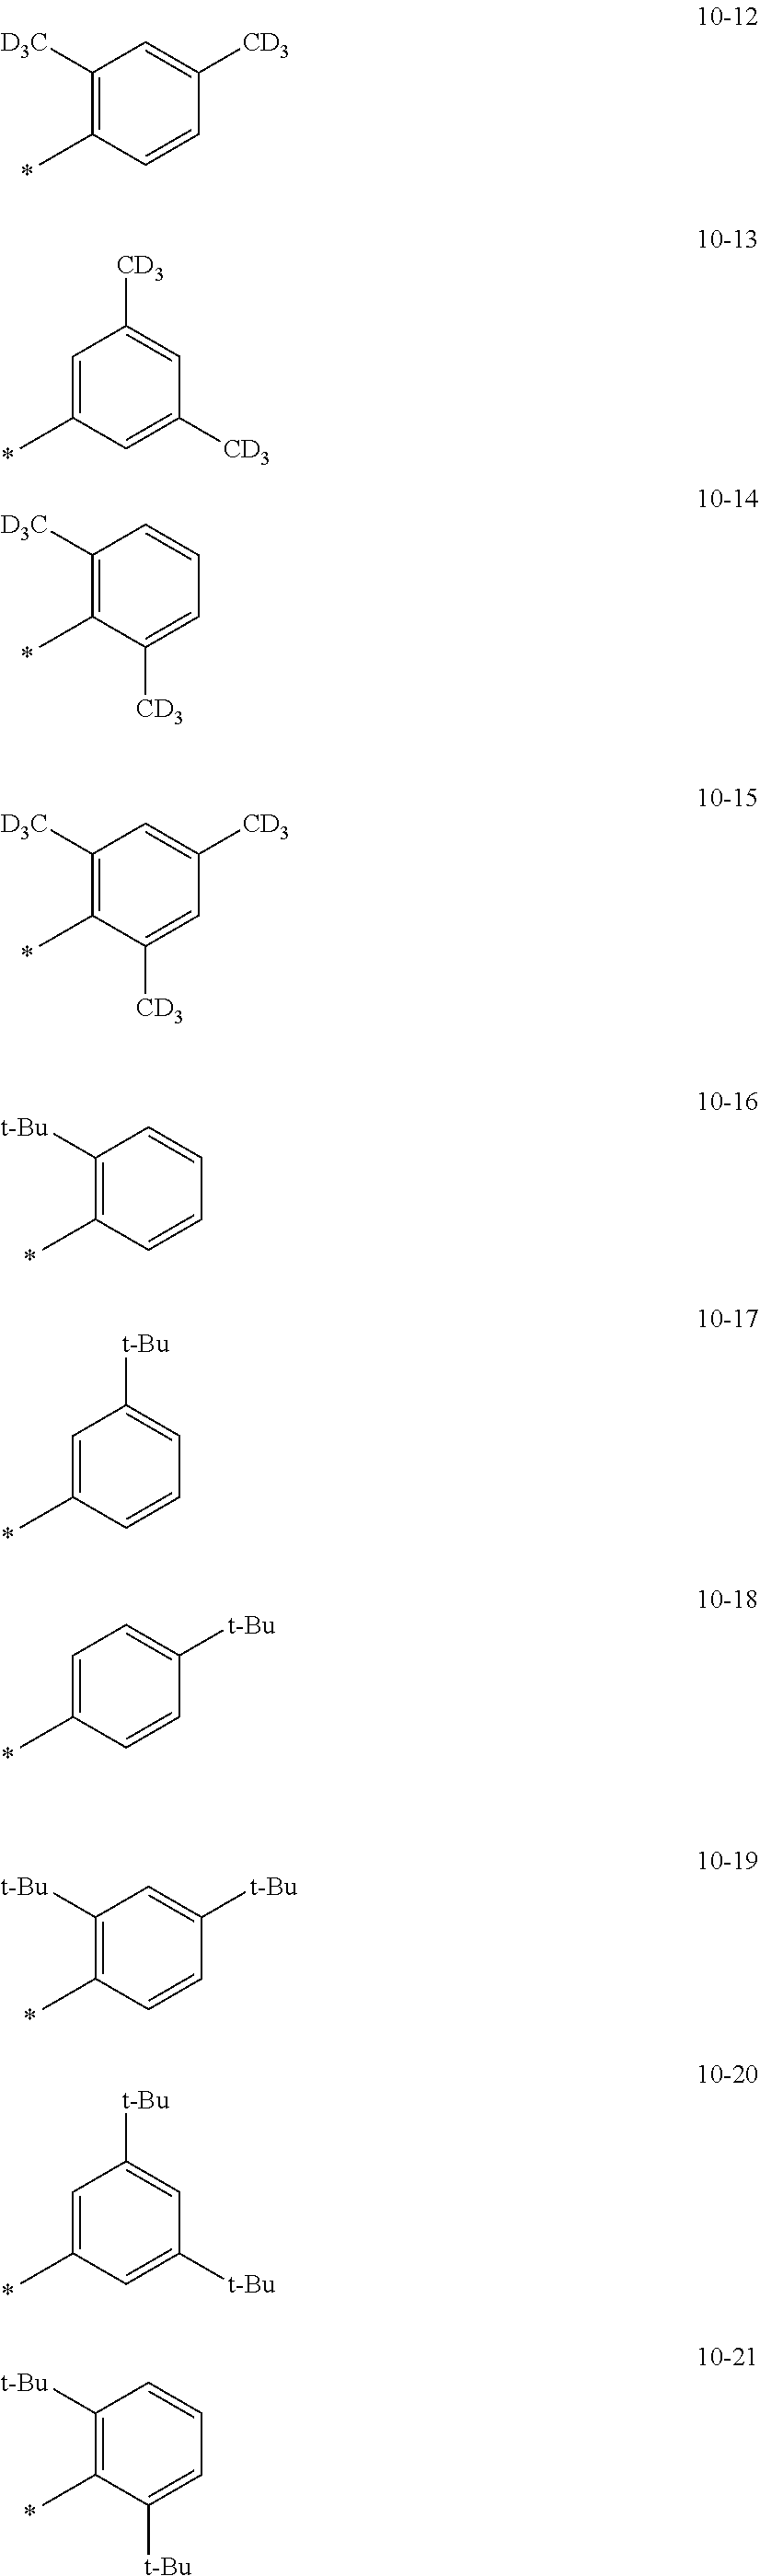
C1([D3C])=C(C)C=CC([CD3])=C1.C1=C(C)C=C([CD3])C=C1[CD3].C1([D3C])=C(C)C([CD3])=CC=C1.C1([D3C])=C(C)C([CD3])=CC([CD3])=C1.C1([t-Bu])=C(C)C=CC=C1.C1=C(C)C=CC=C1[t-Bu].C1=C(C)C=CC([t-Bu])=C1.C1([t-Bu])=C(C)C=CC([t-Bu])=C1.C1=C(C)C=C([t-Bu])C=C1[t-Bu].C1([t-Bu])=C(C)C([t-Bu])=CC=C1
